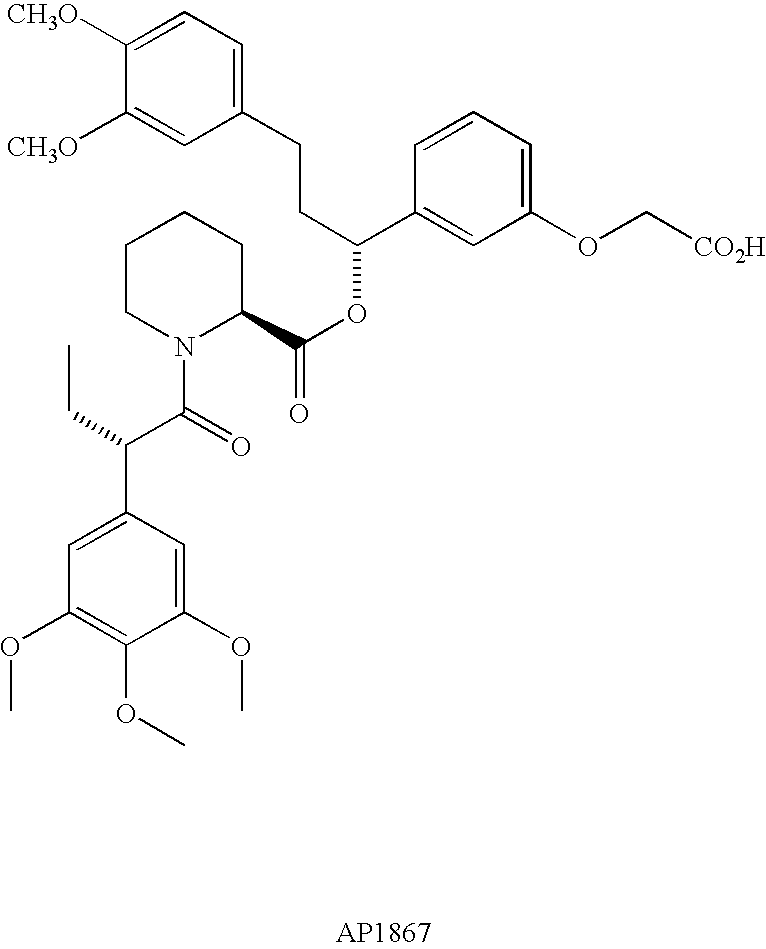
C1CN(C(C(C2=CC(OC)=C(OC)C(OC)=C2)CC)=O)C(C(OC(CCC2=CC=C([CH3O])C([CH3O])=C2)C2=CC(OC[CO2H])=CC=C2)=O)CC1
